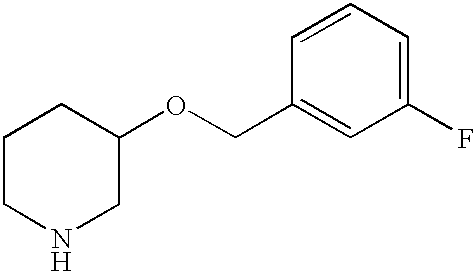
C1CNCC(OCC2=CC(F)=CC=C2)C1
